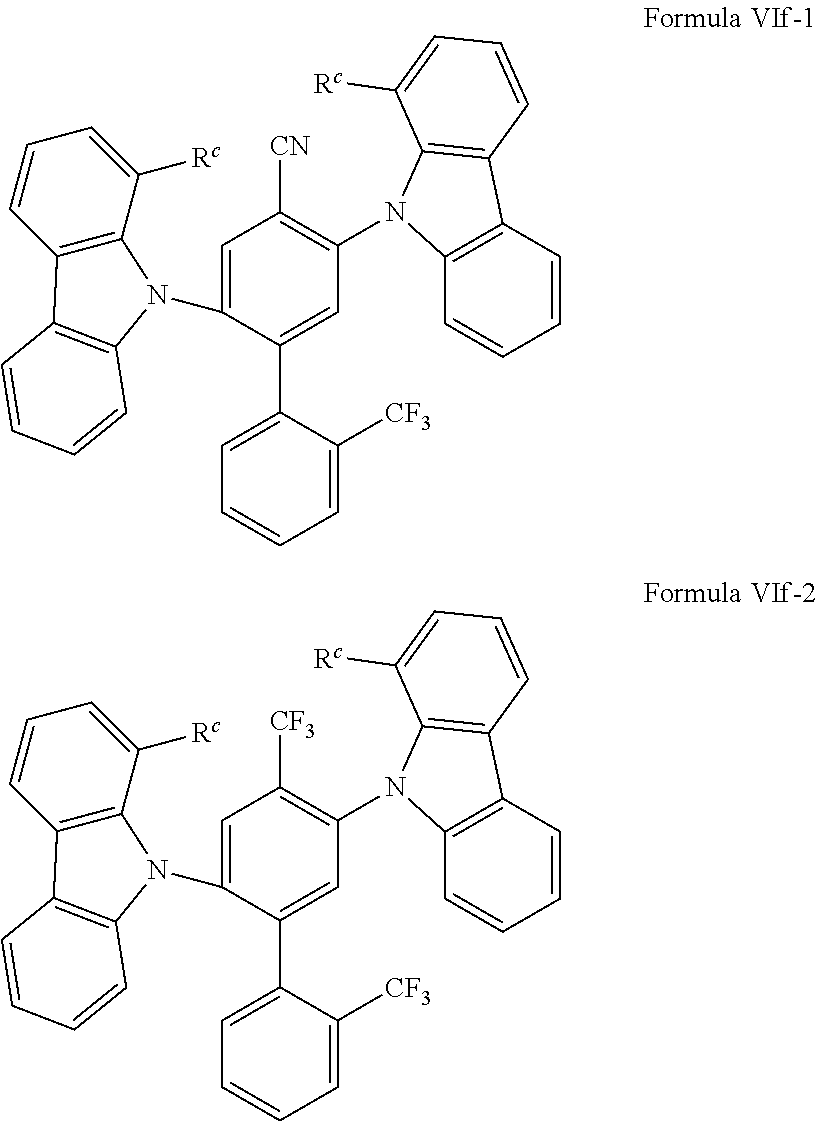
C1=C(N2C3=C(C=CC=C3[Rc])C3=C2C=CC=C3)C(C2=CC=CC=C2[CF3])=CC(N2C3=C(C=CC=C3)C3=C2C([Rc])=CC=C3)=C1[CN].C1=C(N2C3=C(C=CC=C3[Rc])C3=C2C=CC=C3)C(C2=CC=CC=C2[CF3])=CC(N2C3=C(C=CC=C3)C3=C2C([Rc])=CC=C3)=C1[CF3]
